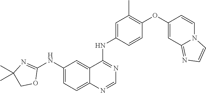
C1(NC2=NC(C)(C)CO2)=CC=C2C(=C1)C(NC1=CC(C)=C(OC3=CC4=NC=CN4C=C3)C=C1)=NC=N2
